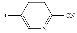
C1=C(C)C=CC([CN])=N1
